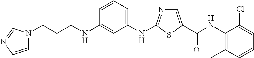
C(=O)(C1=CN=C(NC2=CC=CC(NCCCN3C=CN=C3)=C2)S1)NC1=C(C)C=CC=C1Cl
